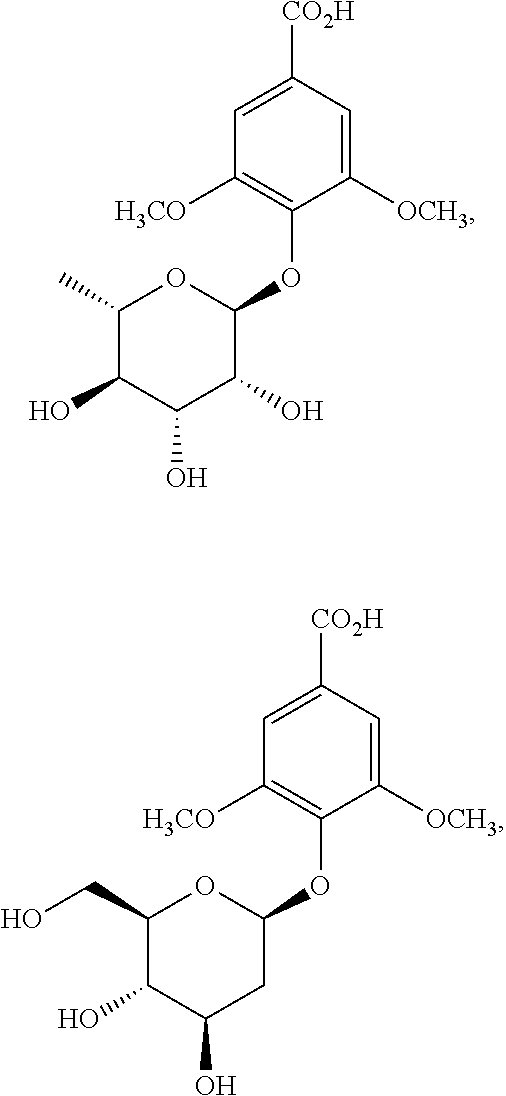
C1(CO)C(O)C(O)CC(OC2=C([H3CO])C=C([CO2H])C=C2[OCH3])O1.C1(C)C(O)C(O)C(O)C(OC2=C([H3CO])C=C([CO2H])C=C2[OCH3])O1
